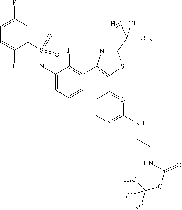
N1=C(C(C)(C)C)SC(C2=NC(NCCNC(OC(C)(C)C)=O)=NC=C2)=C1C1=C(F)C(NS(C2=CC(F)=CC=C2F)(=O)=O)=CC=C1
